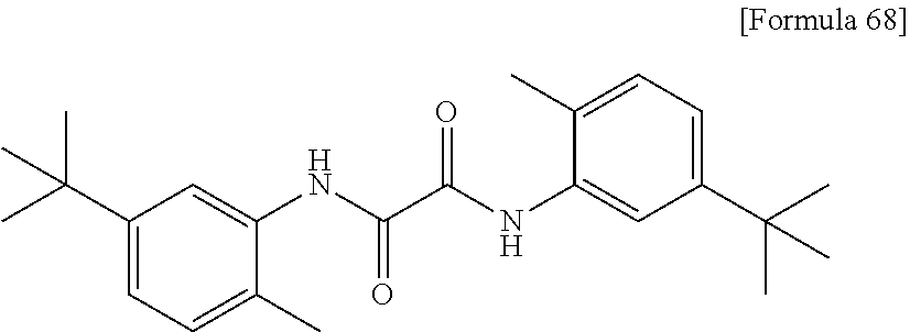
C1(C(C)(C)C)=CC=C(C)C(NC(C(NC2=CC(C(C)(C)C)=CC=C2C)=O)=O)=C1
